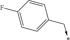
C1=C(F)C=CC(C->*)=C1
